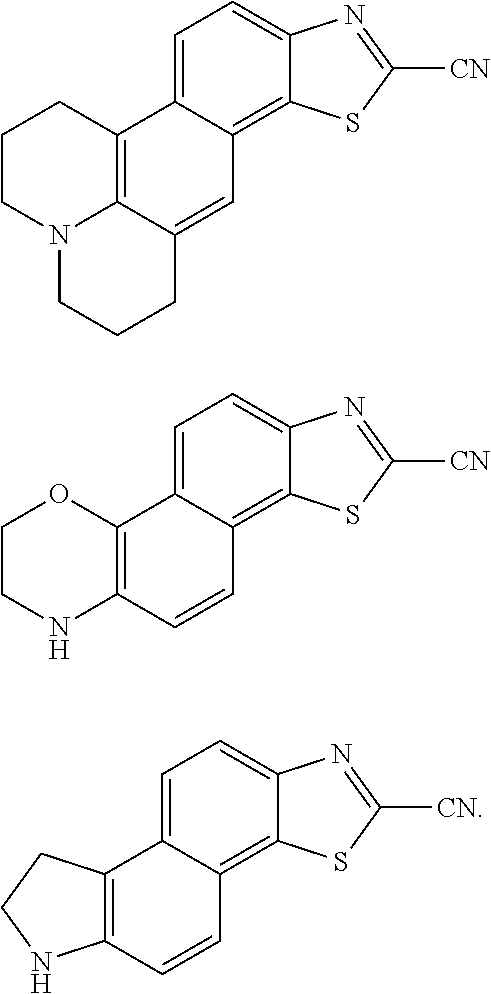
C1CN2C3=C(C1)C1=CC=C4C(=C1C=C3CCC2)SC([CN])=N4.C1CNC2=C(O1)C1=CC=C3C(=C1C=C2)SC([CN])=N3.C12=C(C3=CC=C4C(=C3C=C1)SC([CN])=N4)CCN2
